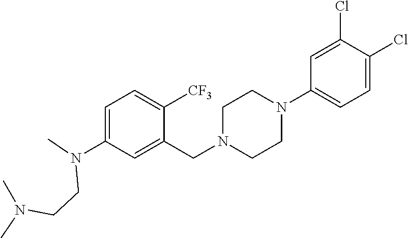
C1=C(N(C)CCN(C)C)C=C(CN2CCN(C3=CC=C(Cl)C(Cl)=C3)CC2)C([CF3])=C1
